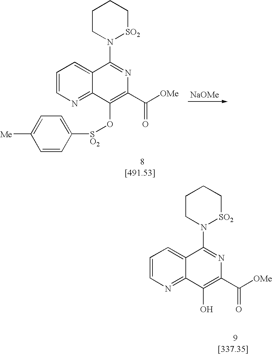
C1=CN=C2C(=C1)C(N1[SO2]CCCC1)=NC(C([OMe])=O)=C2O.C1=CN=C2C(=C1)C(N1[SO2]CCCC1)=NC(C([OMe])=O)=C2O[SO2]C1=CC=C([Me])C=C1.[NaOMe]
